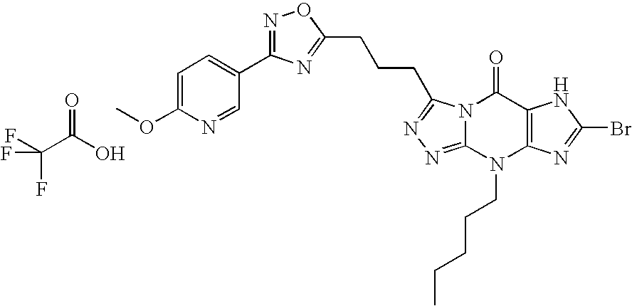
N12C(=NN=C1CCCC1=NC(C3=CC=C(OC)N=C3)=NO1)N(CCCCC)C1=C(C2=O)NC(Br)=N1.FC(F)(F)C(O)=O
